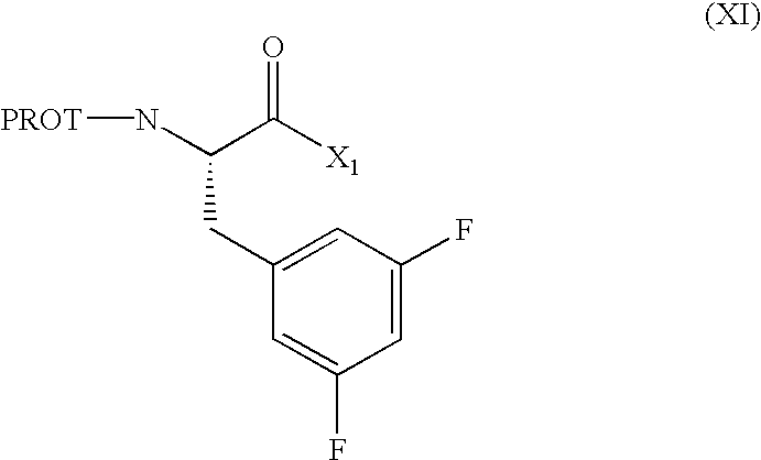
C1=C(F)C=C(CC(N[PROT])C([X1])=O)C=C1F
